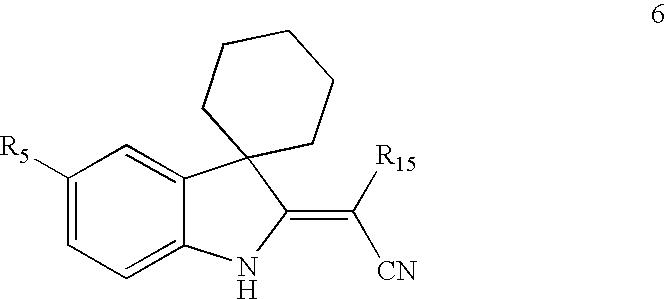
C1([R5])=CC=C2C(=C1)C1(C(=C([CN])[R15])N2)CCCCC1
